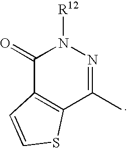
C1(=O)C2=C(C(C)=NN1[R12])SC=C2
